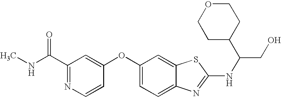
N1=C(C(=O)NC)C=C(OC2=CC=C3C(=C2)SC(NC(CO)C2CCOCC2)=N3)C=C1
